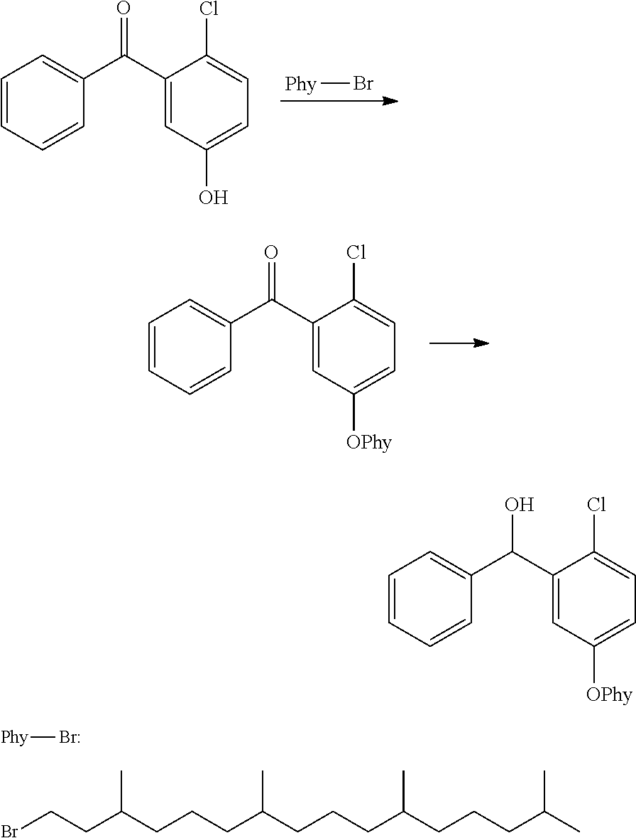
C1=CC=CC(C(C2=CC([OPhy])=CC=C2Cl)=O)=C1.C1=CC=CC(C(C2=CC(O)=CC=C2Cl)=O)=C1.[Phy]Br.C1=CC=CC(C(C2=CC([OPhy])=CC=C2Cl)O)=C1.[Phy]Br.BrCCC(CCCC(CCCC(CCCC(C)C)C)C)C
